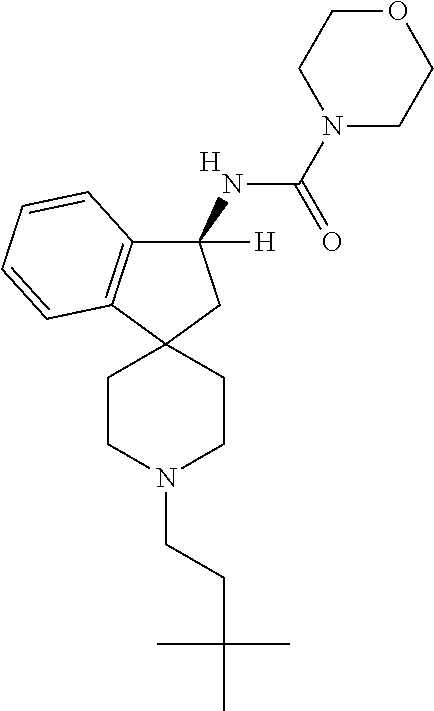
[H].C1(NC(=O)N2CCOCC2)([H])C2=C(C3(C1)CCN(CCC(C)(C)C)CC3)C=CC=C2
